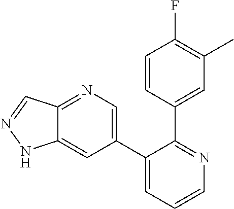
C12=NC=C(C3=CC=CN=C3C3=CC(C)=C(F)C=C3)C=C1NN=C2
